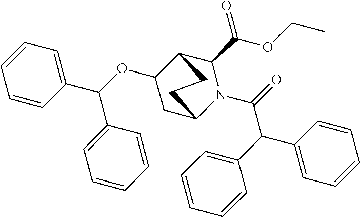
C1=CC=CC(C(C2=CC=CC=C2)C(=O)N2C(C(OCC)=O)C3C(OC(C4=CC=CC=C4)C4=CC=CC=C4)CC2CC3)=C1
